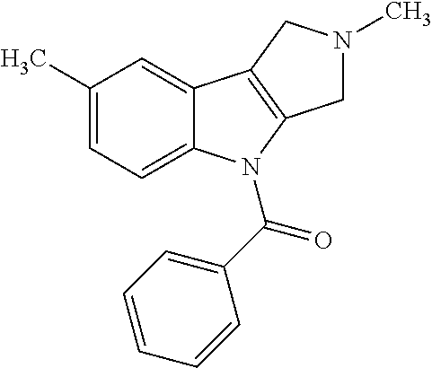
C1(C)=CC=C2C(=C1)C1=C(N2C(C2=CC=CC=C2)=O)CN(C)C1
